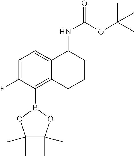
C1(C)(C)C(C)(C)OB(C2=C3C(=CC=C2F)C(NC(=O)OC(C)(C)C)CCC3)O1
